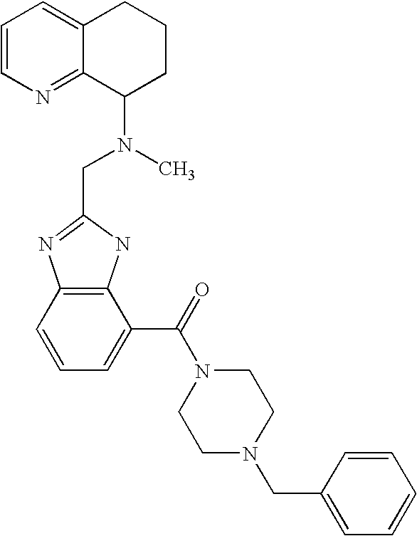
C1=CN=C2C(=C1)CCCC2N(CC1=NC2=C(N1)C(C(=O)N1CCN(CC3=CC=CC=C3)CC1)=CC=C2)C
